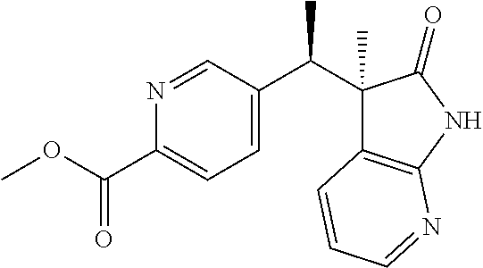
N1=CC(C(C2(C)C3=C(NC2=O)N=CC=C3)C)=CC=C1C(OC)=O
